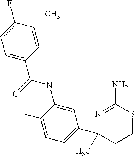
C1=C(NC(=O)C2=CC=C(F)C(C)=C2)C(F)=CC=C1C1(C)CCSC(N)=N1
